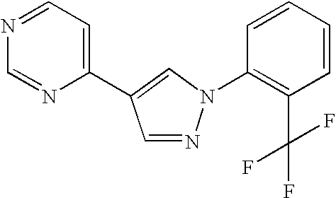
C1=NN(C2=C(C(F)(F)F)C=CC=C2)C=C1C1=CC=NC=N1
